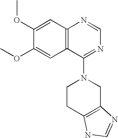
C12=C(C(N3CCC4=C(C3)N=CN4)=NC=N1)C=C(OC)C(OC)=C2
